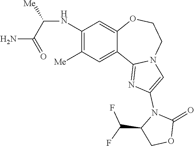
C1([Me])=C(NC([Me])C(N)=O)C=C2C(=C1)C1=NC(N3C(C(F)F)COC3=O)=CN1CCO2
